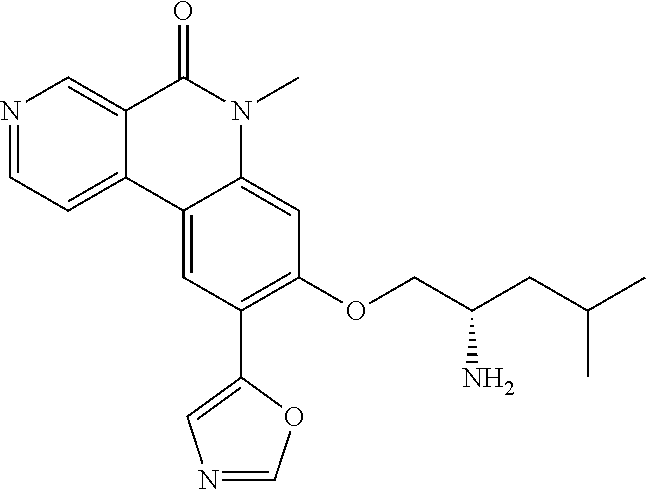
N1=CC=C2C(=C1)C(=O)N(C)C1=CC(OCC(CC(C)C)N)=C(C3=CN=CO3)C=C21
